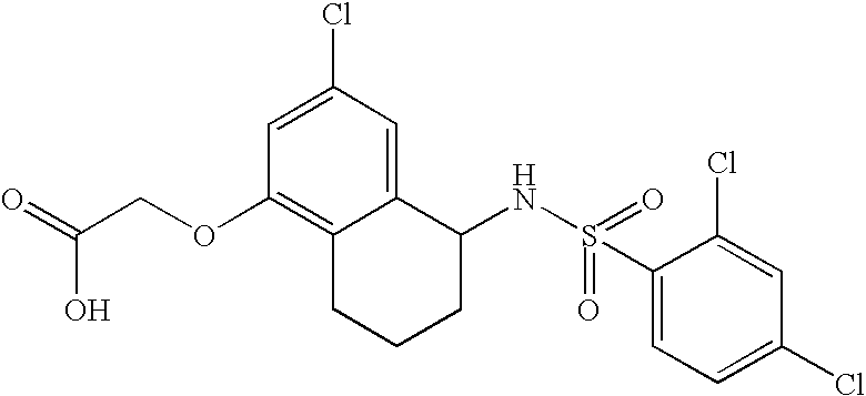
C1=C(Cl)C=C2C(=C1OCC(=O)O)CCCC2NS(=O)(C1=CC=C(Cl)C=C1Cl)=O
